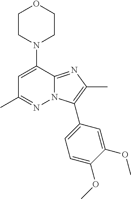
N1(C2=CC(C)=NN3C2=NC(C)=C3C2=CC=C(OC)C(OC)=C2)CCOCC1
